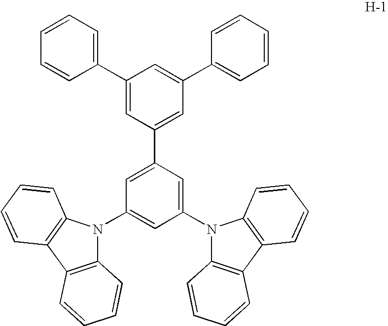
C12=C(C3=C(N1C1=CC(N4C5=C(C6=C4C=CC=C6)C=CC=C5)=CC(C4=CC(C5=CC=CC=C5)=CC(C5=CC=CC=C5)=C4)=C1)C=CC=C3)C=CC=C2
